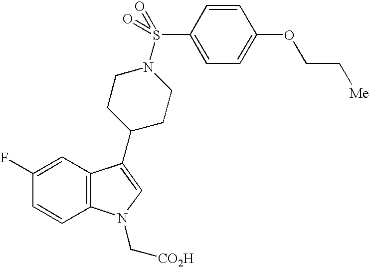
C1(F)=CC2=C(C=C1)N(C[CO2H])C=C2C1CCN(S(C2=CC=C(OCC[Me])C=C2)(=O)=O)CC1
